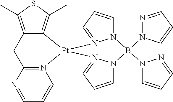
C1=NC2=N(C=C1)[Pt]1(C3=C(C)SC(C)=C3C2)N2=CC=CN2B(N2C=CC=N2)(N2N=CC=C2)N2C=CC=N21
